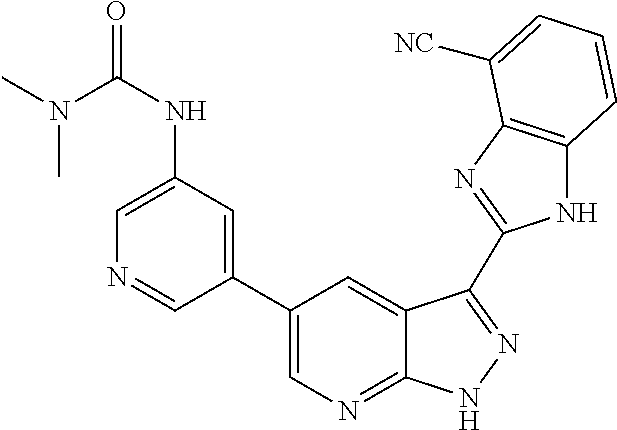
C1(C2=CN=C3C(=C2)C(C2=NC4=C(N2)C=CC=C4[NC])=NN3)=CC(NC(=O)N(C)C)=CN=C1
